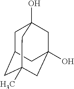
C1C2CC3(C)CC(O)(CC1(O)C3)C2
